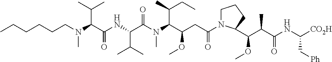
N(C(C(=O)NC(C(C)C)C(=O)N(C)C(C(CC)C)C(CC(=O)N1CCCC1C(OC)C(C)C(=O)NC([CO2H])C[Ph])OC)C(C)C)(CCCCCC)C
